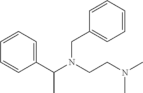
C1(C(N(CCN(C)C)CC2=CC=CC=C2)C)=CC=CC=C1
